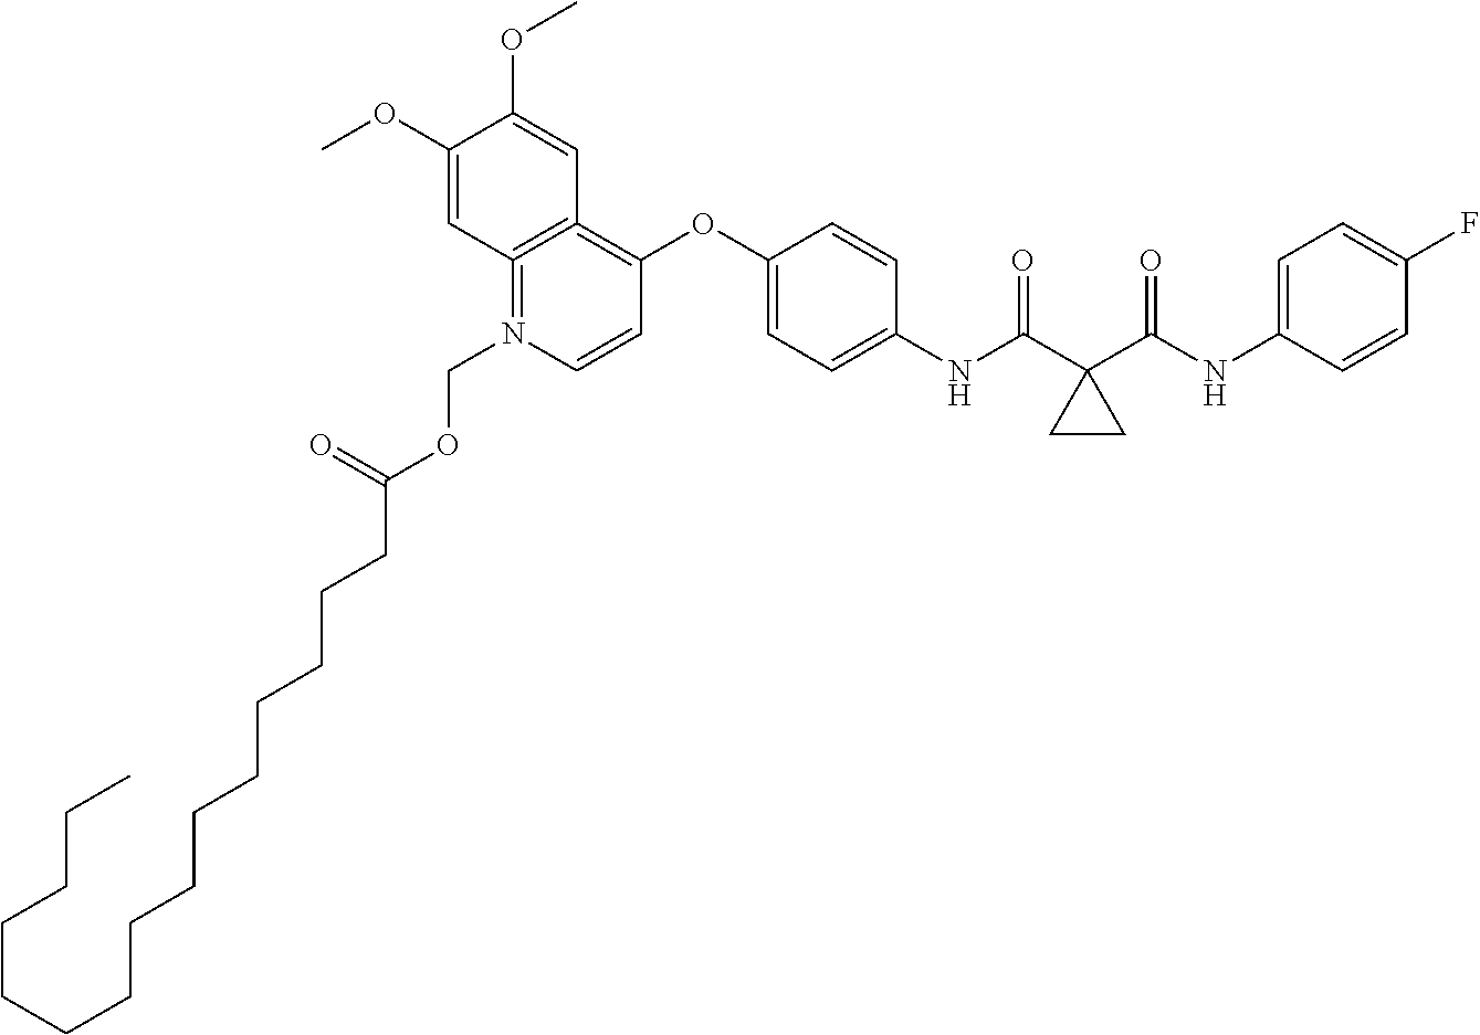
C1(OC)=CC2=C(=C(OC3=CC=C(NC(=O)C4(C(=O)NC5=CC=C(F)C=C5)CC4)C=C3)C=CN=2COC(CCCCCCCCCCCCCCC)=O)C=C1OC
